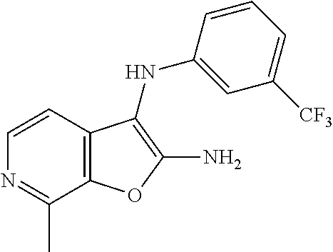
N1=C(C)C2=C(C=C1)C(NC1=CC([CF3])=CC=C1)=C(N)O2
